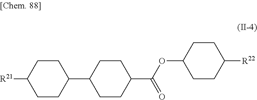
C1CC(C2CCC(C(=O)OC3CCC([R22])CC3)CC2)CCC1[R21]
